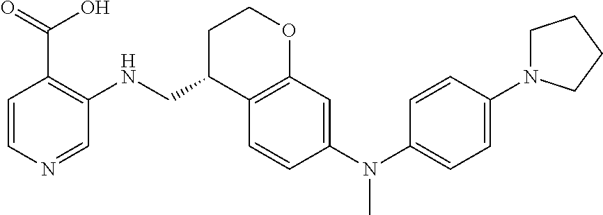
C1=CN=CC(NCC2C3=C(OCC2)C=C(N(C2=CC=C(N4CCCC4)C=C2)C)C=C3)=C1C(=O)O
